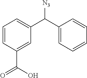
C1=CC(C(O)=O)=CC(C(C2=CC=CC=C2)[N3])=C1
